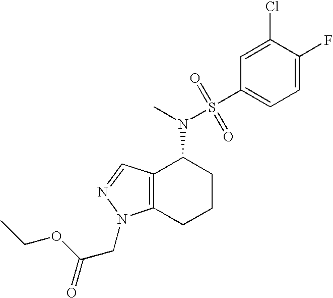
C1=C(F)C(Cl)=CC(S(=O)(=O)N(C2C3=C(CCC2)N(CC(OCC)=O)N=C3)C)=C1
